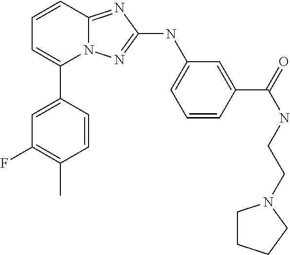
C1=CC2=NC(NC3=CC=CC(C(NCCN4CCCC4)=O)=C3)=NN2C(C2=CC(F)=C(C)C=C2)=C1
